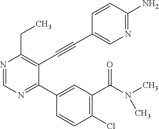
N1=CN=C(C2=CC(C(=O)N(C)C)=C(Cl)C=C2)C(C#CC2=CN=C(N)C=C2)=C1CC
